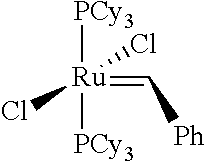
[PCy3][Ru](=C[Ph])([PCy3])(Cl)Cl
